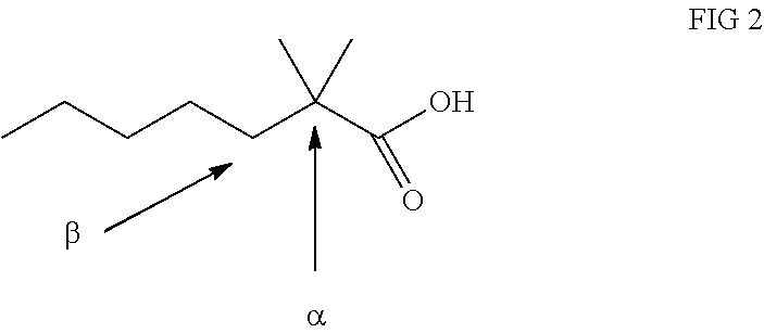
CCCCCC(C(O)=O)(C)C
